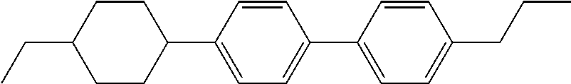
C1CC(CC)CCC1C1=CC=C(C2=CC=C(CCC)C=C2)C=C1
